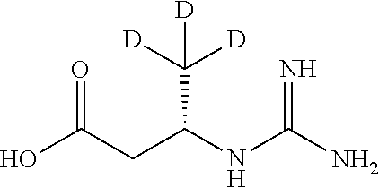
OC(=O)CC(C([D])([D])[D])NC(=N)N
